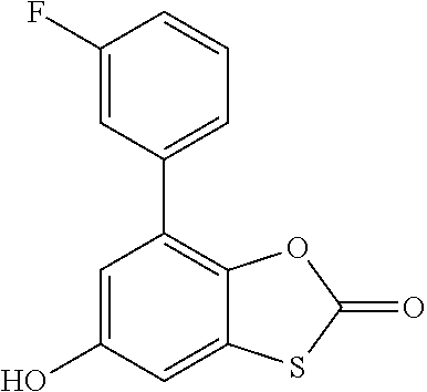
C1=C(O)C=C2C(=C1C1=CC=CC(F)=C1)OC(=O)S2
